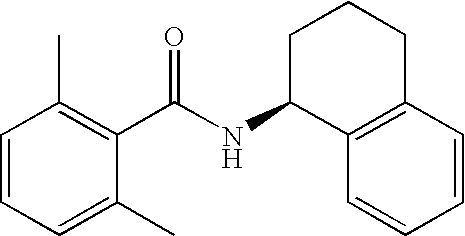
C1=CC=C(C)C(C(NC2C3=C(CCC2)C=CC=C3)=O)=C1C
